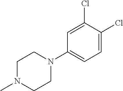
C1N(C)CCN(C2=CC=C(Cl)C(Cl)=C2)C1
